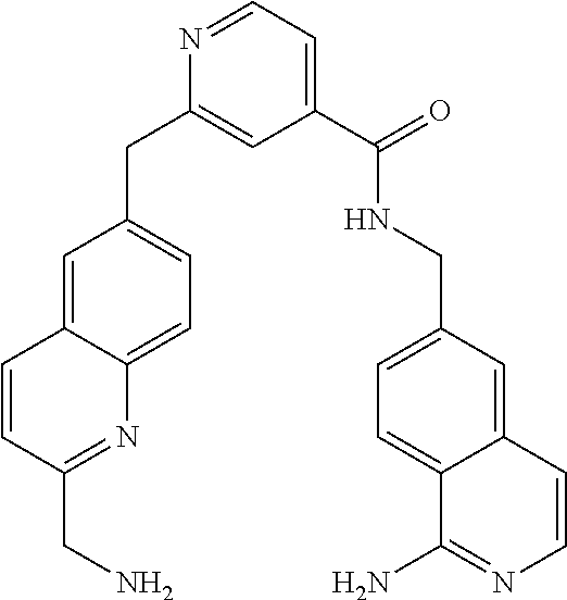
C1=NC(CC2=CC=C3C(=C2)C=CC(CN)=N3)=CC(C(NCC2=CC=C3C(=C2)C=CN=C3N)=O)=C1
